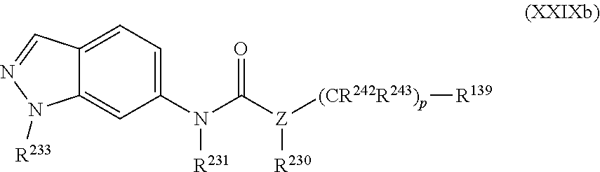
C12=CC=C(N(C([Z]([(CR242R243)p][R139])[R230])=O)[R231])C=C1N([R233])N=C2
